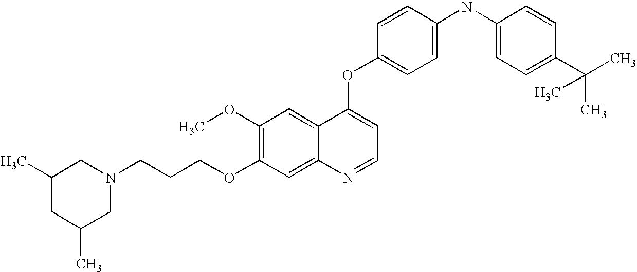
C(COC1=C(OC)C=C2C(=C1)N=CC=C2OC1=CC=C(NC2=CC=C(C(C)(C)C)C=C2)C=C1)CN1CC(C)CC(C)C1
